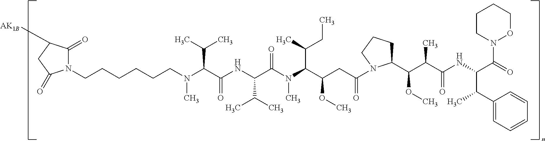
C1(C(OC)C(C(=O)NC(C(=O)N2OCCCC2)C(C2=CC=CC=C2)C)C)CCCN1C(CC(C(N(C(C(NC(C(N(CCCCCCN1C(=O)C([AK1B])CC1=O)C)C(C)C)=O)C(C)C)=O)C)C(CC)C)OC)=O
